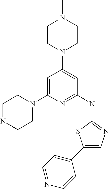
C1=C(N2CCNCC2)N=C(NC2=NC=C(C3=CC=NC=C3)S2)C=C1N1CCN(C)CC1
